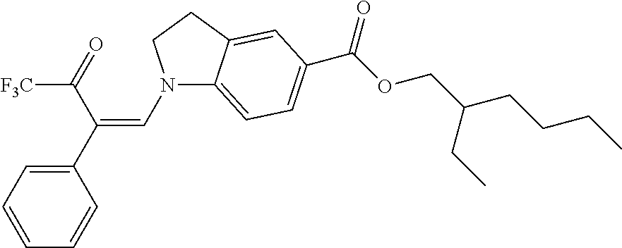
N1(C=C(C2=CC=CC=C2)C(=O)[F3C])C2=CC=C(C(OCC(CCCC)CC)=O)C=C2CC1
